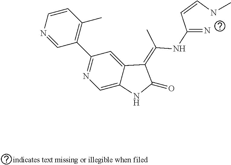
N1=CC(C2=NC=C3C(=C2)C(=C(NC(=N)C=CNC)C)C(=O)N3)=C(C)C=C1
